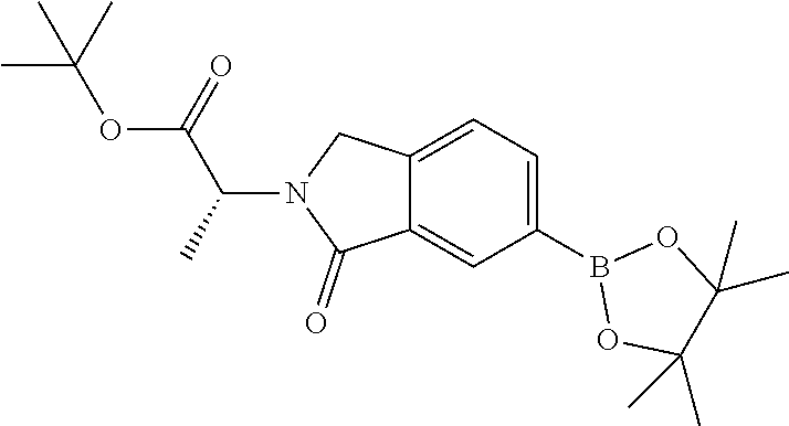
B1(C2=CC=C3C(=C2)C(=O)N(C(C(OC(C)(C)C)=O)C)C3)OC(C)(C)C(C)(C)O1
